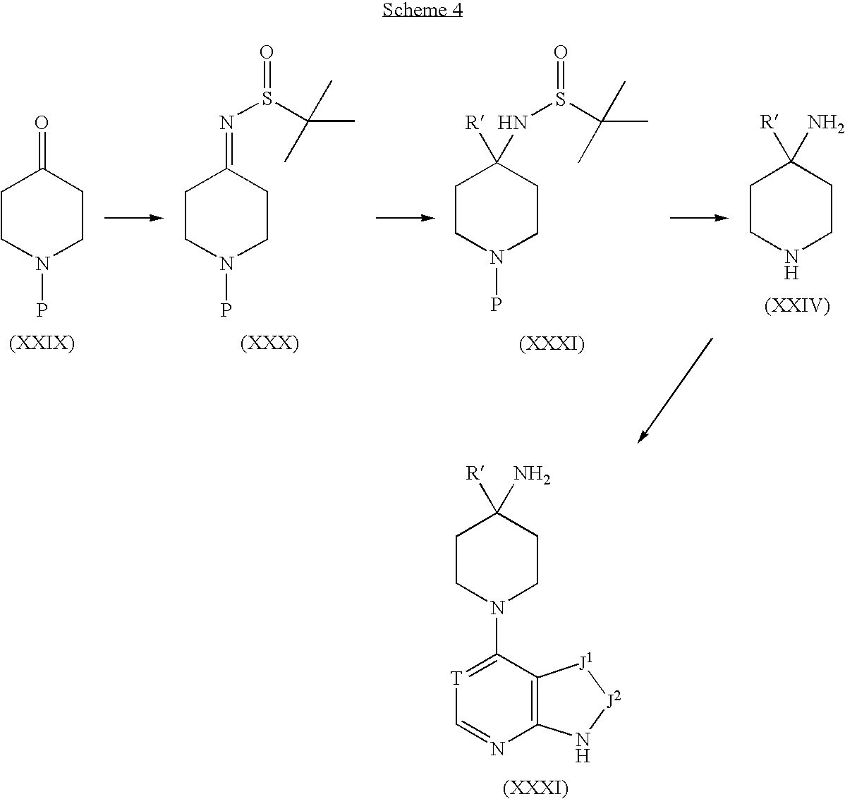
C1CN(P)CCC1=O.C1CN(P)CCC1=NS(=O)C(C)(C)C.C1CN(P)CCC1([R])NS(=O)C(C)(C)C.C1CNCCC1([R])N.C1CN(C2=[T]C=NC3=C2[J1][J2]N3)CCC1([R])N
